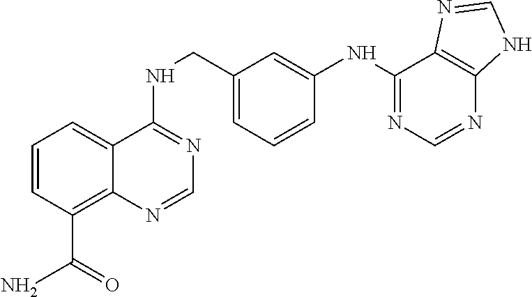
C1=CC(C(N)=O)=C2C(=C1)C(NCC1=CC=CC(NC3=NC=NC4=C3N=CN4)=C1)=NC=N2
